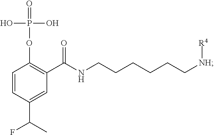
C1=CC(C(C)F)=CC(C(NCCCCCC[NH][R4])=O)=C1OP(=O)(O)O
